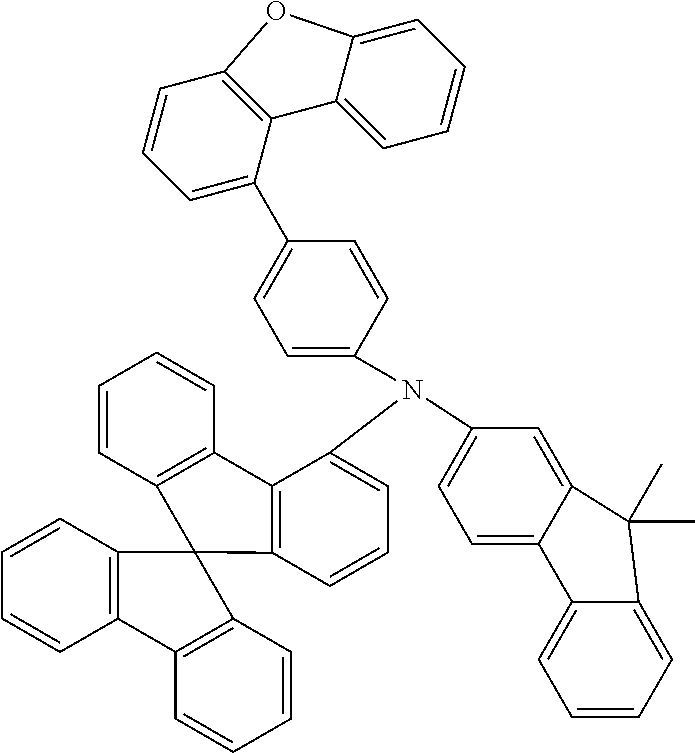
C12=CC=C(N(C3=CC=CC4=C3C3=C(C=CC=C3)C43C4=C(C=CC=C4)C4=C3C=CC=C4)C3=CC=C(C4=CC=CC5=C4C4=CC=CC=C4O5)C=C3)C=C1C(C)(C)C1=CC=CC=C21
